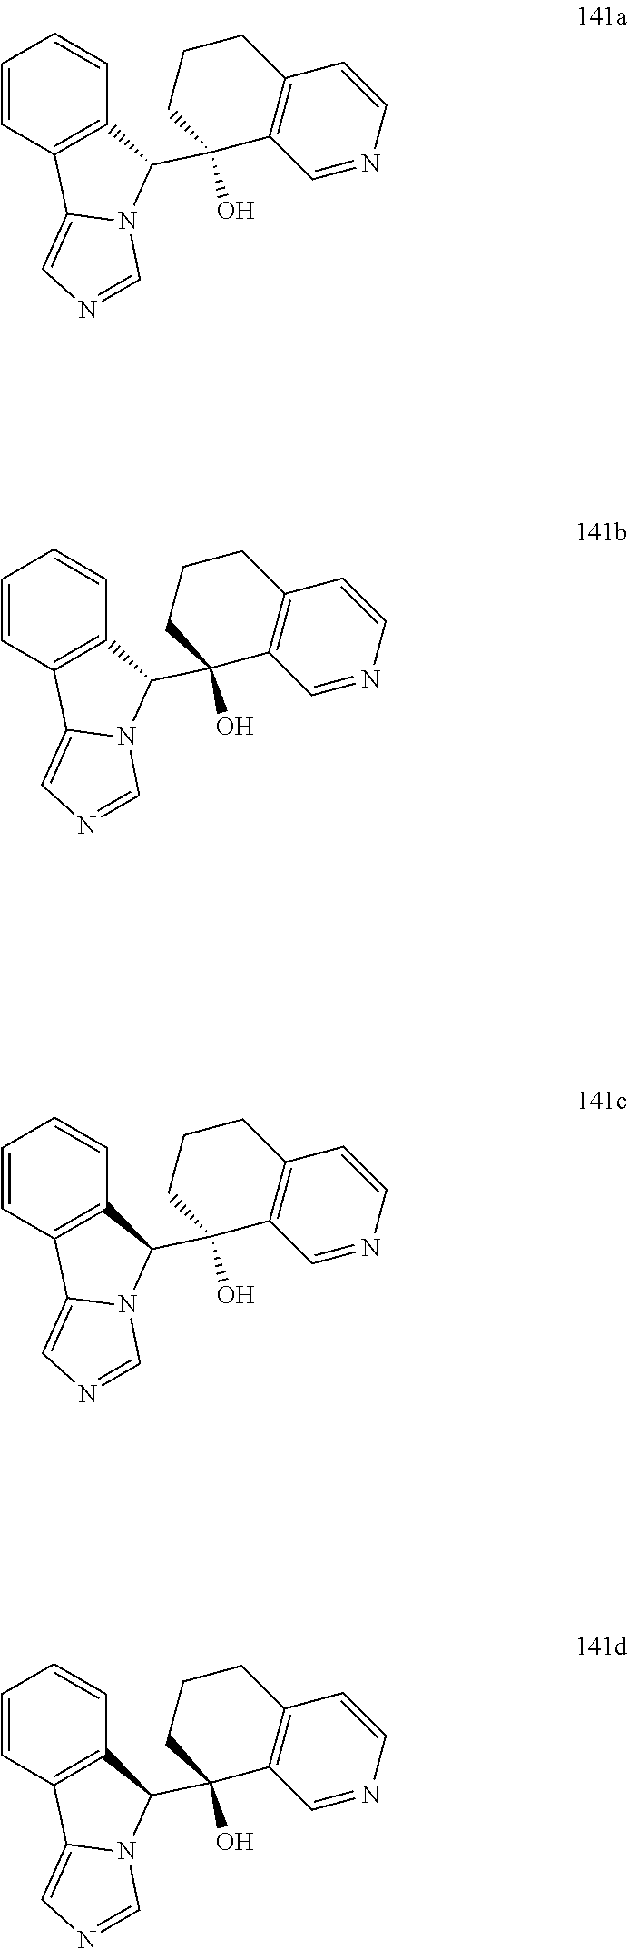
C1(C2(O)C3=C(CCC2)C=CN=C3)C2=C(C3=CN=CN13)C=CC=C2.C1(C2(O)C3=C(CCC2)C=CN=C3)C2=C(C3=CN=CN13)C=CC=C2.C1(C2(O)C3=C(CCC2)C=CN=C3)C2=C(C3=CN=CN13)C=CC=C2.C1(C2(O)C3=C(CCC2)C=CN=C3)C2=C(C3=CN=CN13)C=CC=C2
